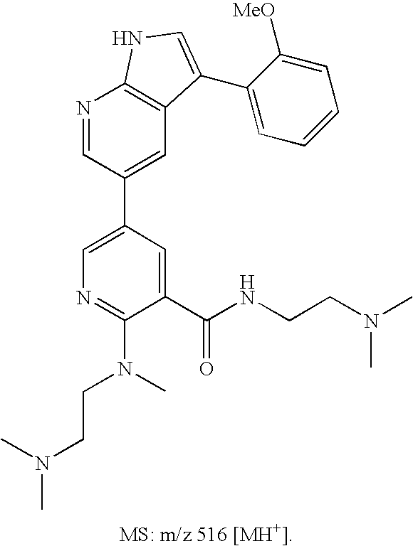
N1=CC(C2=CN=C(N(C)CCN(C)C)C(C(NCCN(C)C)=O)=C2)=CC2=C1NC=C2C1=CC=CC=C1[MeO]
